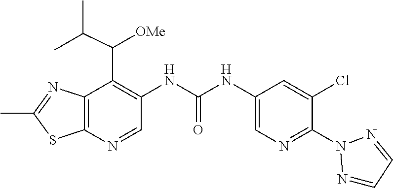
C1(C)=NC2=C(S1)N=CC(NC(=O)NC1=CN=C(N3N=CC=N3)C(Cl)=C1)=C2C([OMe])C(C)C
